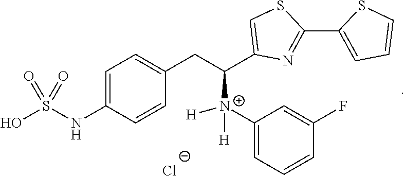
C1=C(NS(O)(=O)=O)C=CC(CC([N+](C2=CC=CC(F)=C2)([H])[H])C2=CSC(C3=CC=CS3)=N2)=C1.[Cl-]
